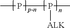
CPP(C)[ALK]
